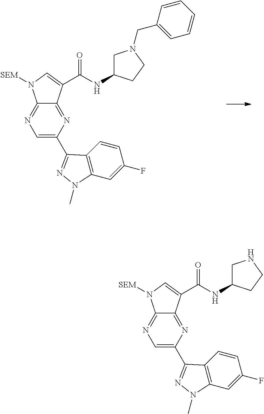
N1=C2C(=NC(C3=NN(C)C4=C3C=CC(F)=C4)=C1)C(C(NC1CN(CC3=CC=CC=C3)CC1)=O)=CN2[SEM].N1=C2C(=NC(C3=NN(C)C4=C3C=CC(F)=C4)=C1)C(C(NC1CNCC1)=O)=CN2[SEM]
